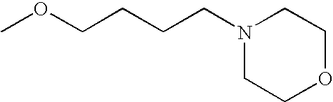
N1(CCCCOC)CCOCC1
